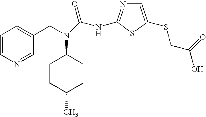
C1(CN(C2CCC(C)CC2)C(NC2=NC=C(SCC(O)=O)S2)=O)=CC=CN=C1
